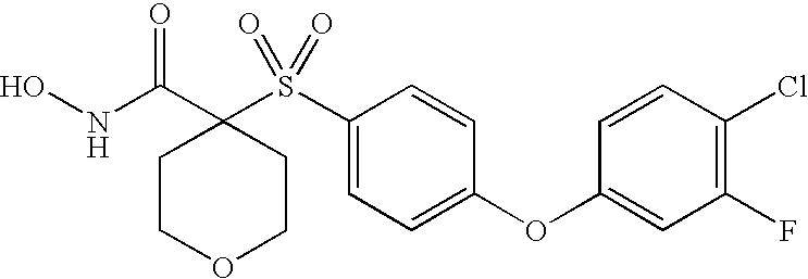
N(C(=O)C1(S(C2=CC=C(OC3=CC(F)=C(Cl)C=C3)C=C2)(=O)=O)CCOCC1)O
